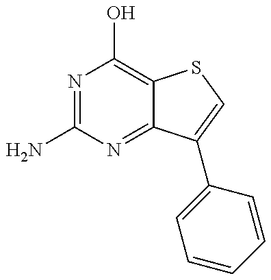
N1=C(N)N=C2C(=C1O)SC=C2C1=CC=CC=C1
